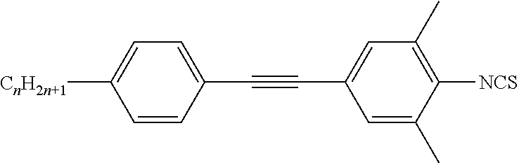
C1=CC(C#CC2=CC(C)=C([NCS])C(C)=C2)=CC=C1[CnH2n+1]
